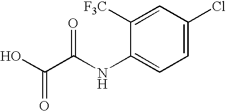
C1(NC(C(O)=O)=O)=CC=C(Cl)C=C1[F3C]
